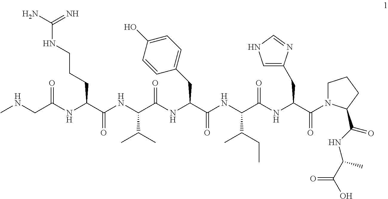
CNCC(NC(C(=O)NC(C(NC(C(=O)NC(C(NC(C(=O)N1CCCC1C(=O)NC(C)C(O)=O)CC1=CNC=N1)=O)C(C)CC)CC1=CC=C(O)C=C1)=O)C(C)C)CCCNC(N)=N)=O
